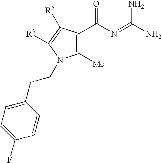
C1([Me])=C(C(N=C(N)N)=O)C([R5])=C([R3])N1CCC1=CC=C(F)C=C1
